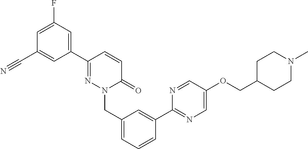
C1=C(C2=NC=C(OCC3CCN(C)CC3)C=N2)C=CC=C1CN1N=C(C2=CC(F)=CC(C#N)=C2)C=CC1=O
